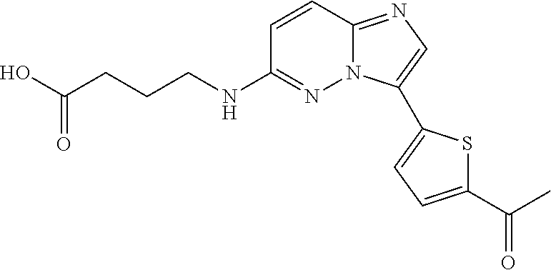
C1=CC2=NC=C(C3=CC=C(C(C)=O)S3)N2N=C1NCCCC(O)=O
